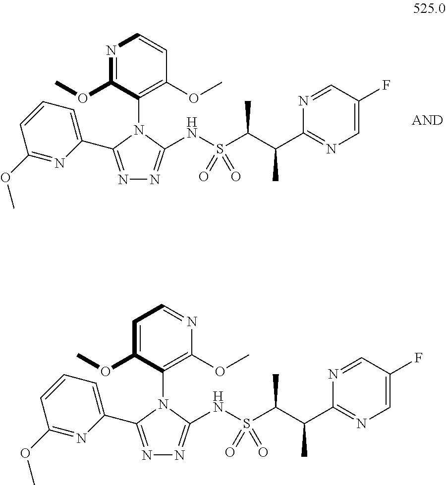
N1=C(C2=CC=CC(OC)=N2)N(C2=C(OC)C=CN=C2OC)C(NS(C(C(C2=NC=C(F)C=N2)C)C)(=O)=O)=N1.N1=C(C2=CC=CC(OC)=N2)N(C2=C(OC)N=CC=C2OC)C(NS(C(C(C2=NC=C(F)C=N2)C)C)(=O)=O)=N1
